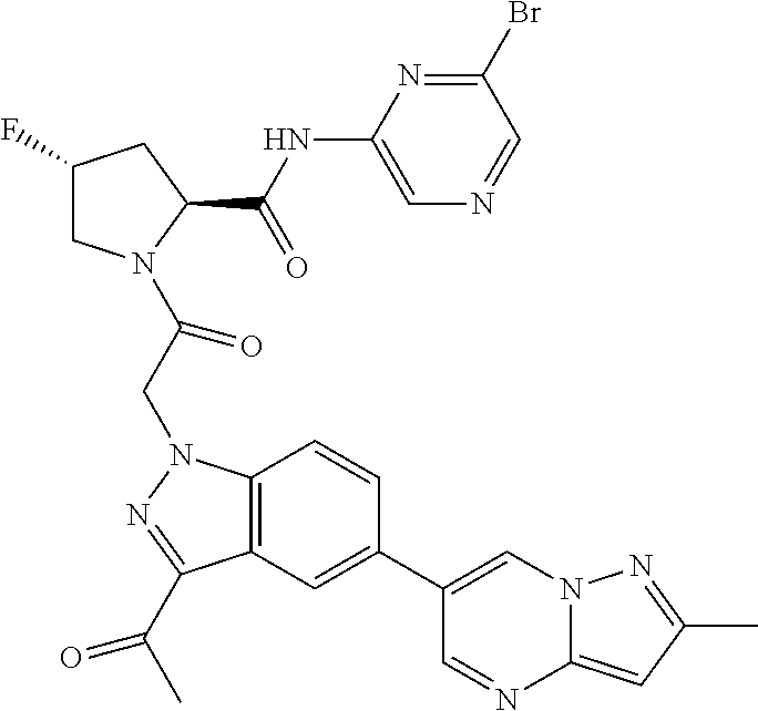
C1(F)CN(C(CN2C3=C(C(C(C)=O)=N2)C=C(C2=CN4C(=CC(C)=N4)N=C2)C=C3)=O)C(C(NC2=CN=CC(Br)=N2)=O)C1
